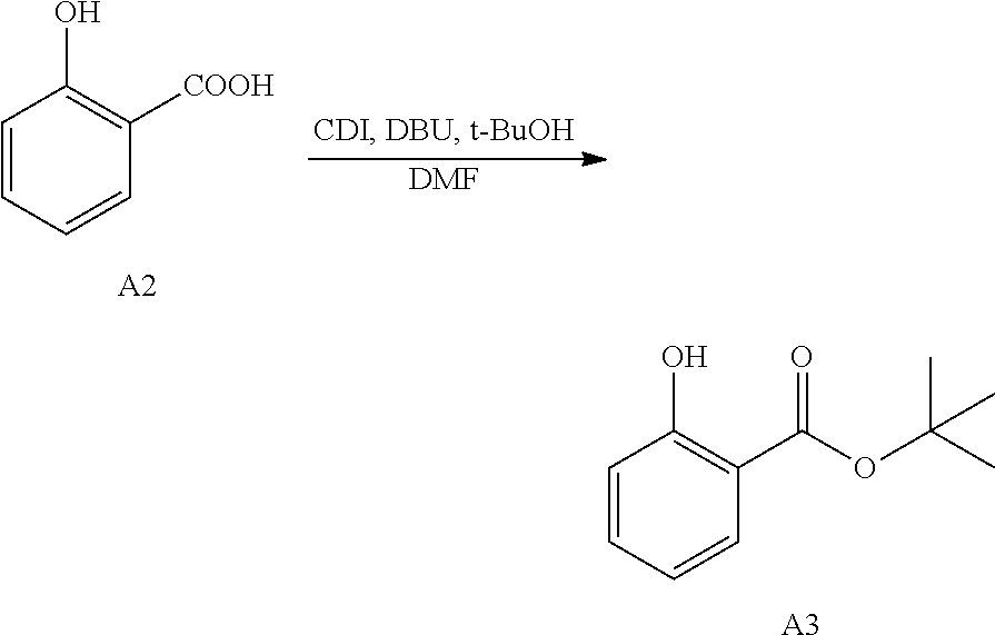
C1=CC=CC([COOH])=C1O.[A2].[DMF].C1=CC=CC(C(OC(C)(C)C)=O)=C1O.[A3]
